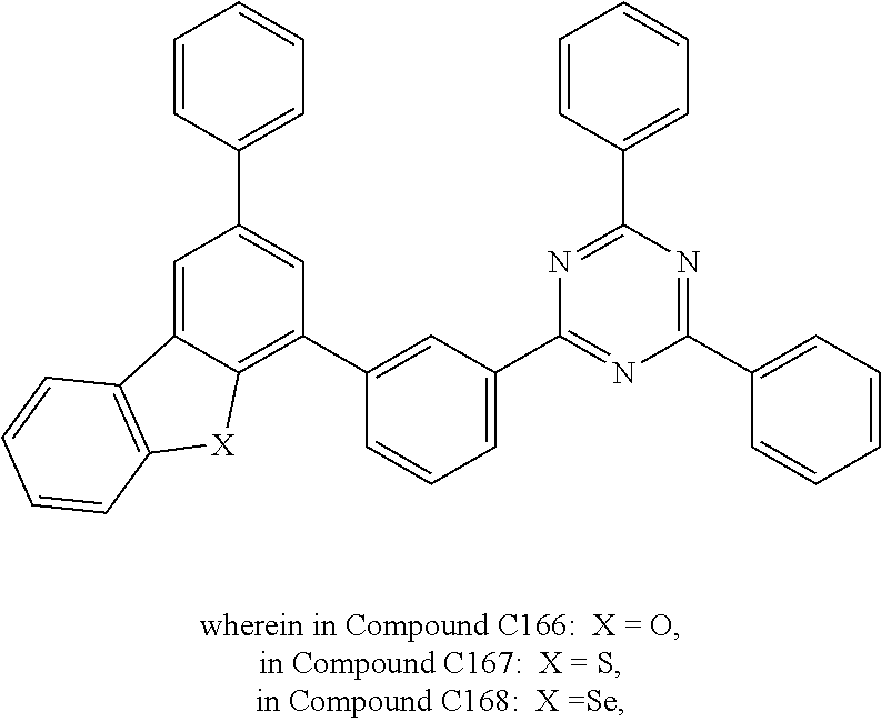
C1=C2C(=C(C3=CC(C4=NC(C5=CC=CC=C5)=NC(C5=CC=CC=C5)=N4)=CC=C3)C=C1C1=CC=CC=C1)[X]C1=C2C=CC=C1
